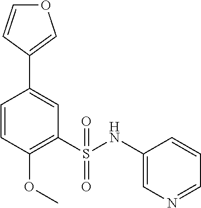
C1=CC(OC)=C(S(=O)(=O)NC2=CN=CC=C2)C=C1C1=COC=C1
